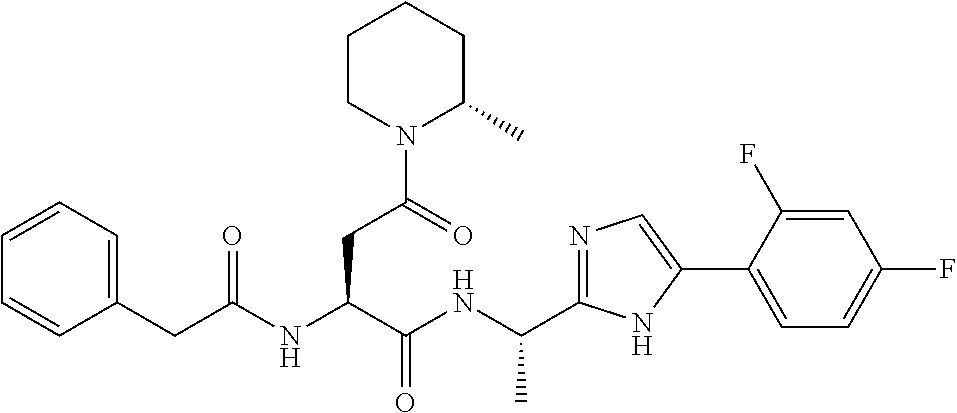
C(NC(C(NC(CC1=CC=CC=C1)=O)CC(N1C(C)CCCC1)=O)=O)(C)C1=NC=C(C2=CC=C(F)C=C2F)N1
